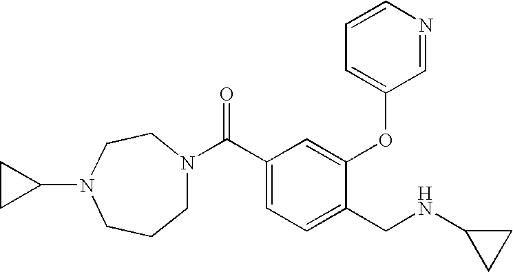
C1N(C(C2=CC=C(CNC3CC3)C(OC3=CC=CN=C3)=C2)=O)CCN(C2CC2)CC1
